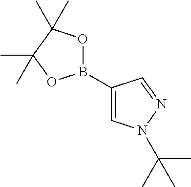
C1(B2OC(C)(C)C(C)(C)O2)=CN(C(C)(C)C)N=C1
